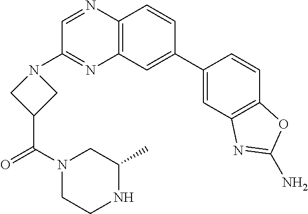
C1(C2=CC3=C(C=C2)N=CC(N2CC(C(N4CCNC(C)C4)=O)C2)=N3)=CC2=C(C=C1)OC(N)=N2
